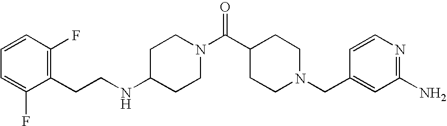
C1(CCNC2CCN(C(C3CCN(CC4=CC(N)=NC=C4)CC3)=O)CC2)=C(F)C=CC=C1F
